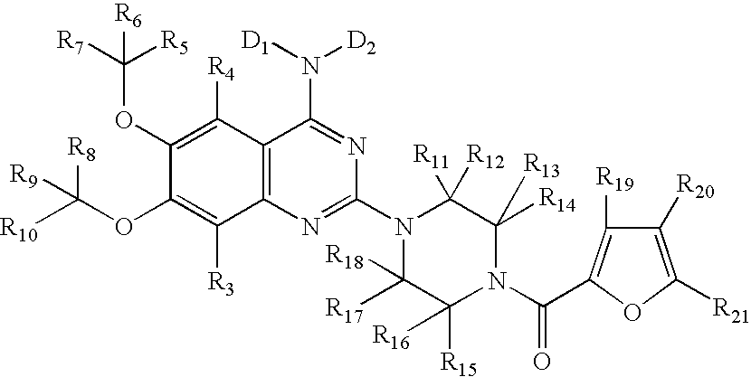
C12=C(N=C(N3C([R18])([R17])C([R15])([R16])N(C(=O)C4=C([R19])C([R20])=C([R21])O4)C([R13])([R14])C3([R11])[R12])N=C1N([D1])[D2])C([R3])=C(OC([R10])([R8])[R9])C(OC([R7])([R5])[R6])=C2[R4]
